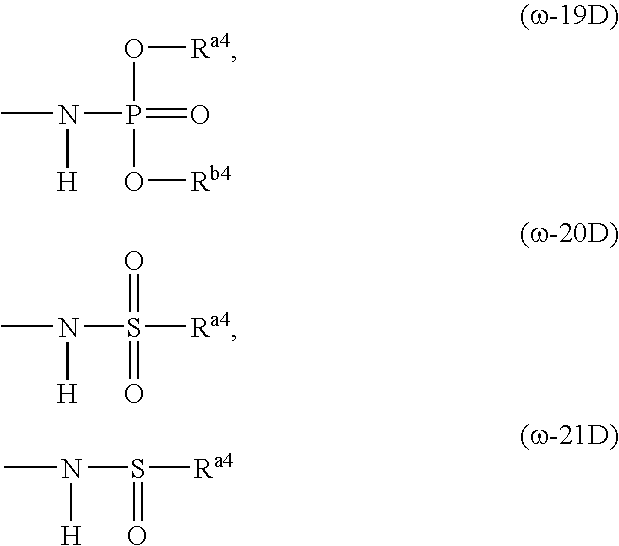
O([Ra4])P(=O)(N(C)[H])O[Rb4].S([Ra4])(N(C)[H])(=O)=O.S([Ra4])(N(C)[H])=O
